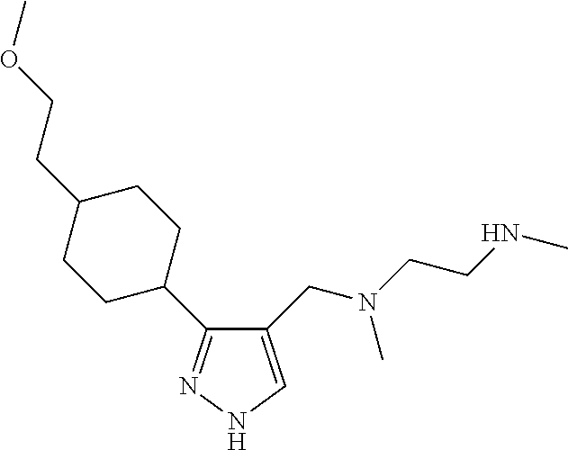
C1(CN(CCNC)C)=CNN=C1C1CCC(CCOC)CC1
